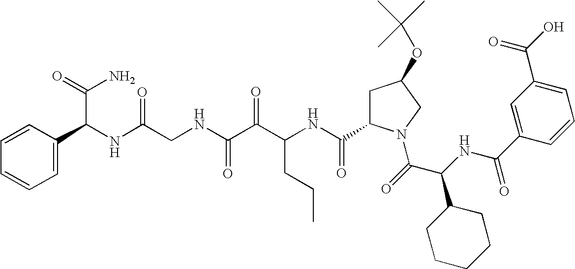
C(NC(C(=O)N1CC(OC(C)(C)C)CC1C(NC(C(C(NCC(NC(C(N)=O)C1=CC=CC=C1)=O)=O)=O)CCC)=O)C1CCCCC1)(=O)C1=CC(C(O)=O)=CC=C1
